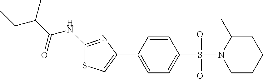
C1(NC(C(C)CC)=O)=NC(C2=CC=C(S(=O)(=O)N3C(C)CCCC3)C=C2)=CS1
